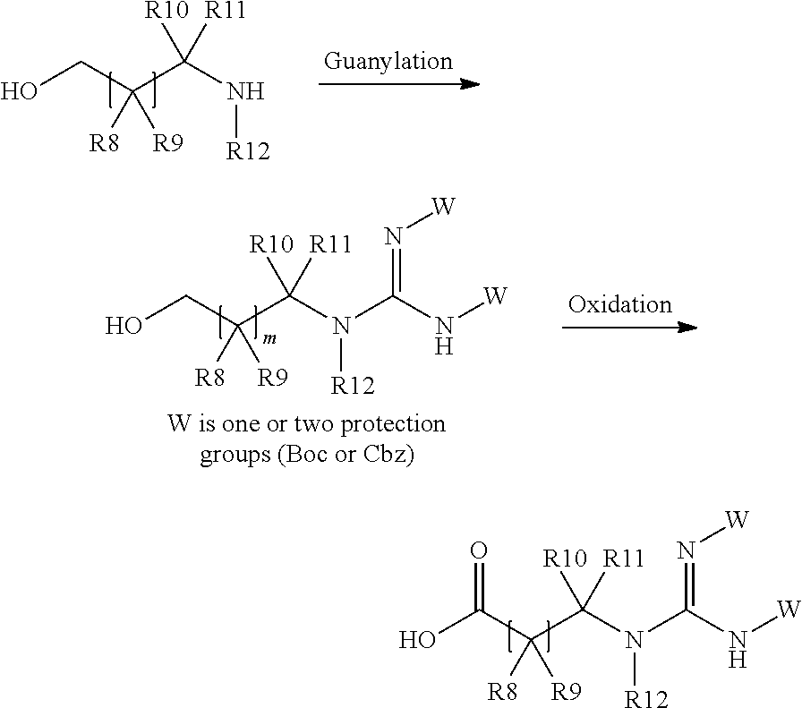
OCC(C(N[R12])([R11])[R10])([R9])[R8].OCC(C(N(C(N[W])=N[W])[R12])([R11])[R10])([R9])[R8].OC(C(C(N(C(N[W])=N[W])[R12])([R11])[R10])([R9])[R8])=O
